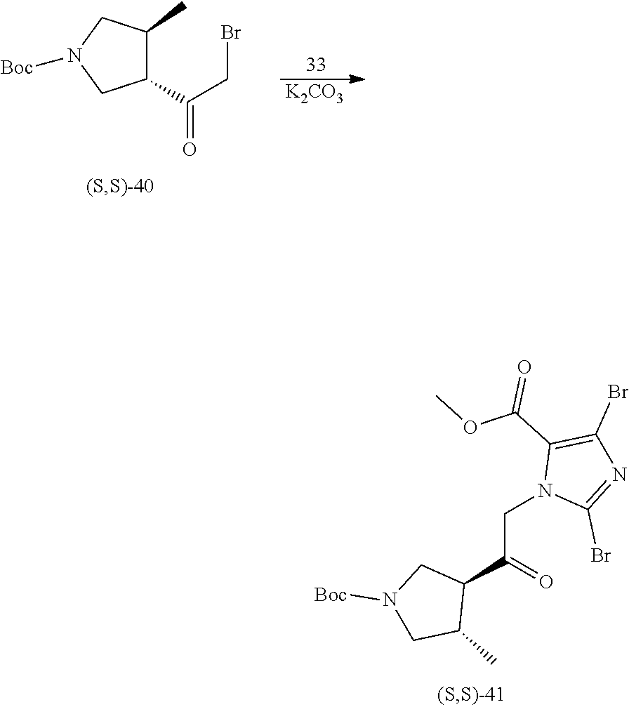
[K2CO3].C1(C(=O)CBr)C(C)CN([Boc])C1.N1(CC(C2CN([Boc])CC2C)=O)C(Br)=NC(Br)=C1C(OC)=O
